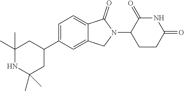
C1=C(C2CC(C)(C)NC(C)(C)C2)C=C2C(=C1)C(=O)N(C1CCC(=O)NC1=O)C2
